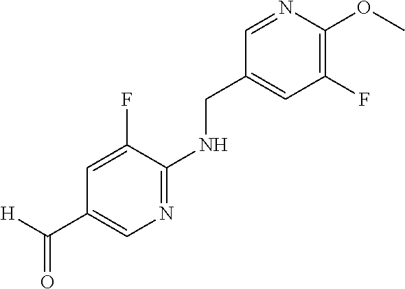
N1=C(NCC2=CC(F)=C(OC)N=C2)C(F)=CC(C([H])=O)=C1
